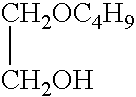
[CH2OC4H9][CH2OH]
